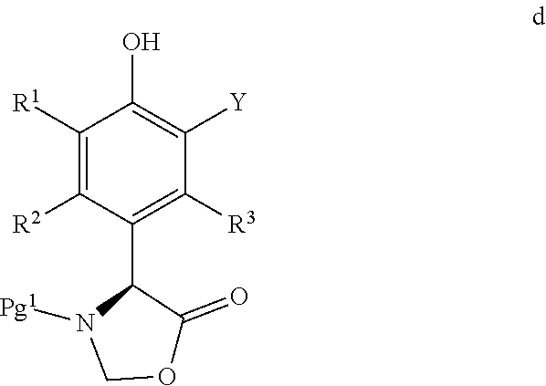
C1([R2])=C([R1])C(O)=C([Y])C([R3])=C1C1C(=O)OCN1[Pg1]
